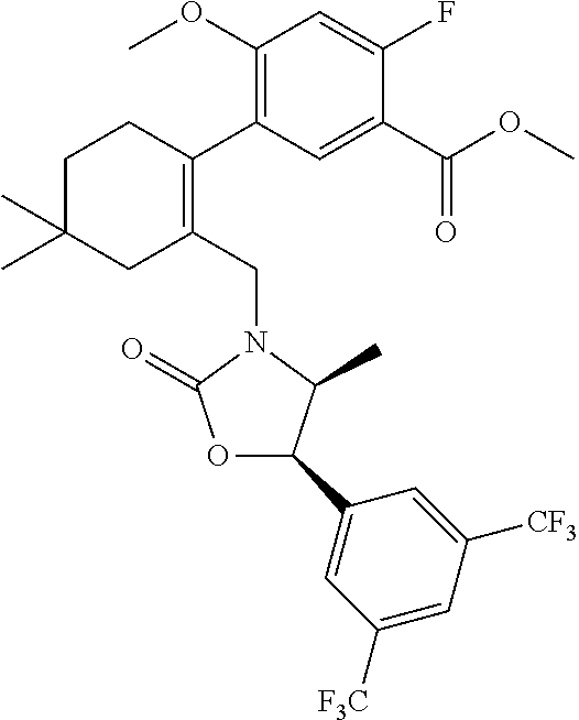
C1C(C)(C)CC(CN2C(=O)OC(C3=CC([F3C])=CC([CF3])=C3)C2C)=C(C2=C(OC)C=C(F)C(C(OC)=O)=C2)C1
